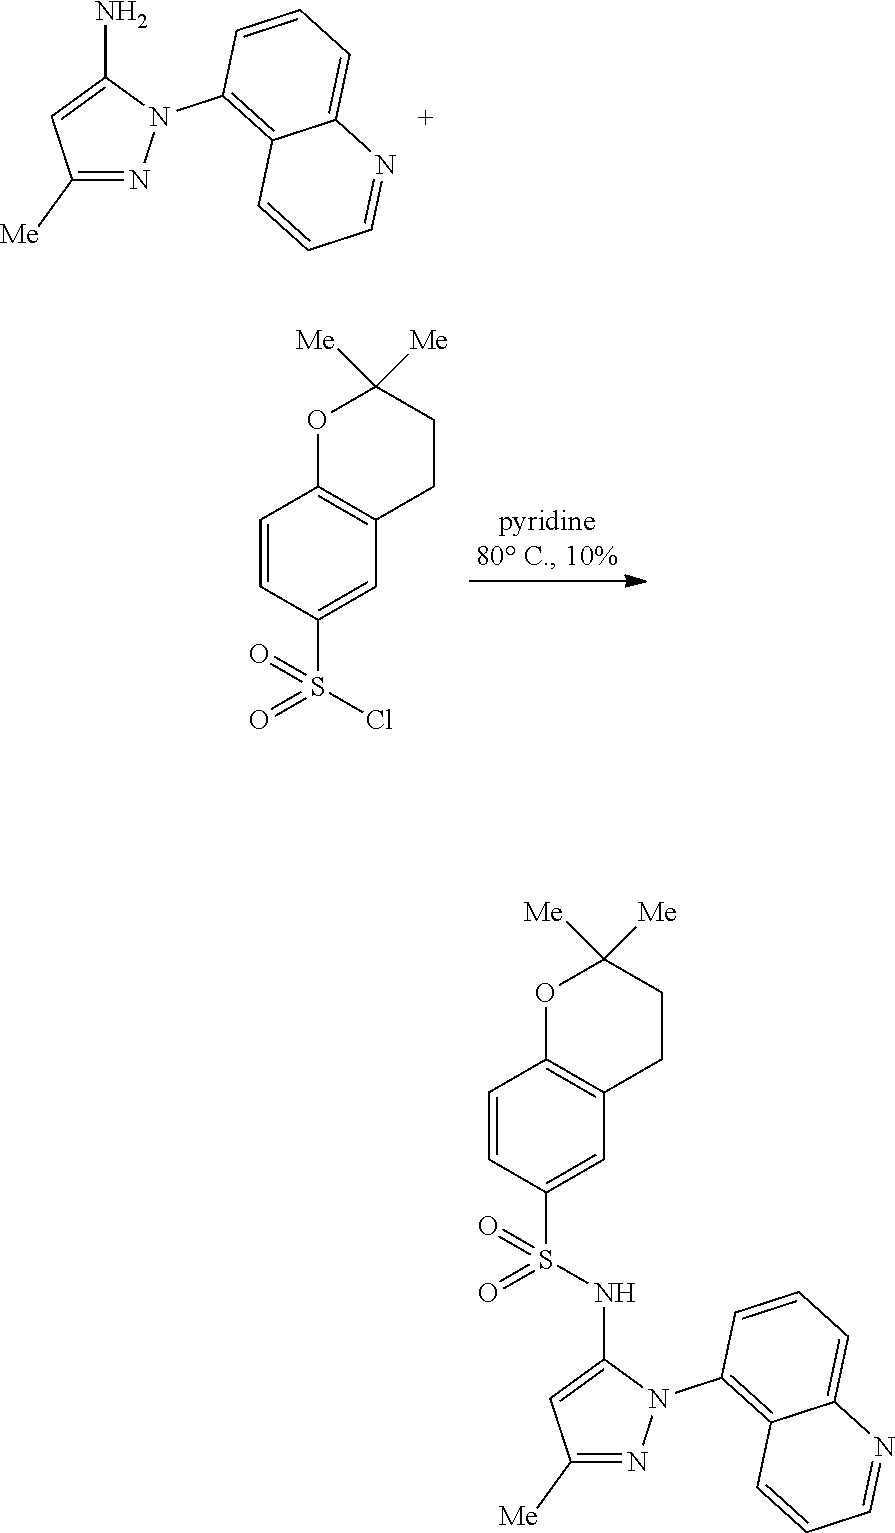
C1([Me])=NN(C2=C3C(=CC=C2)N=CC=C3)C(N)=C1.C1=CC(S(NC2=CC([Me])=NN2C2=C3C(=CC=C2)N=CC=C3)(=O)=O)=CC2=C1OC([Me])([Me])CC2.C1=CC(S(Cl)(=O)=O)=CC2=C1OC([Me])([Me])CC2
